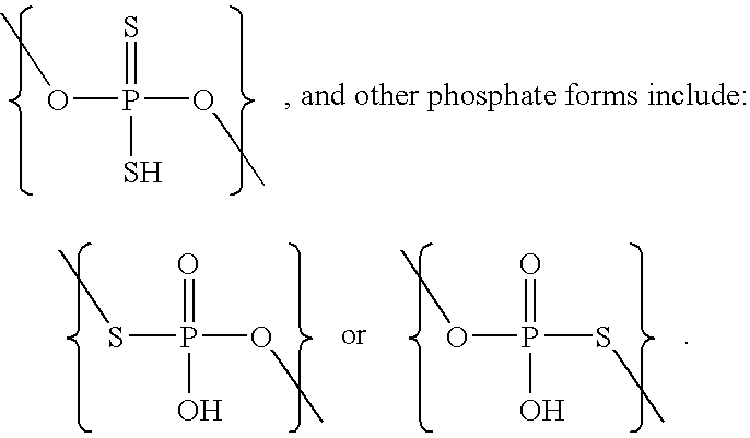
S(P(OC)(=O)O)C.O(P(SC)(=O)O)C.O(P(OC)(=S)S)C
